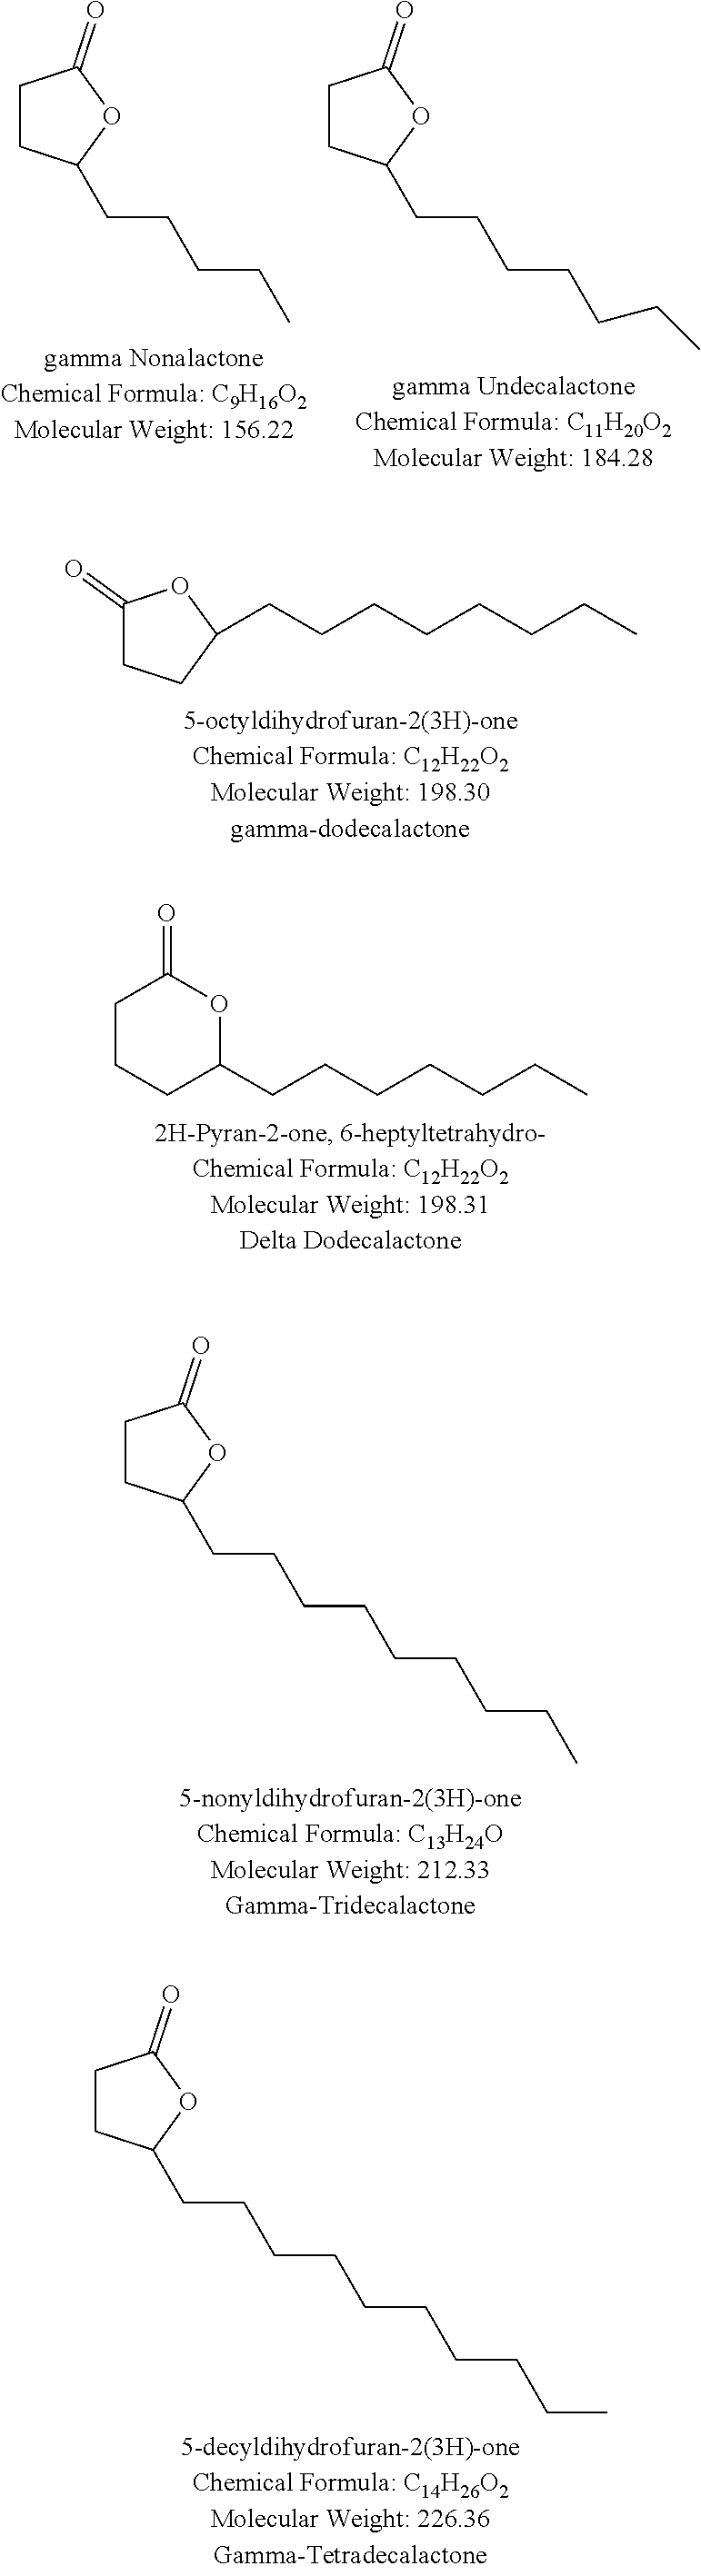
C1(=O)CCC(CCCCCCCC)O1.C1CCC(CCCCCCC)OC1=O.C1CC(CCCCCCCCC)OC1=O.C1CC(CCCCCCCCCC)OC1=O.C1CC(CCCCC)OC1=O.C1CC(CCCCCCC)OC1=O
